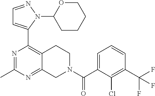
N1=C(C)N=C2C(=C1C1=CC=NN1C1CCCCO1)CCN(C(C1=CC=CC(C(F)(F)F)=C1Cl)=O)C2
